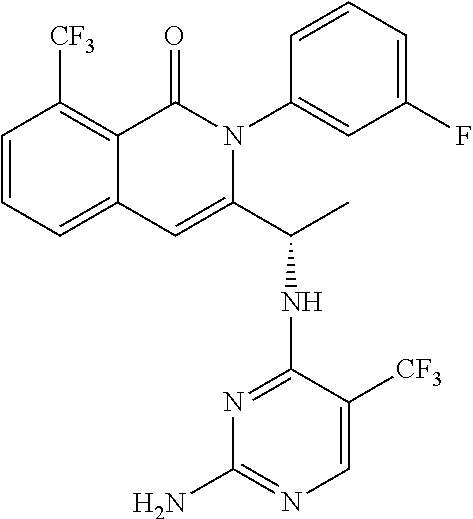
C12=CC=CC([CF3])=C1C(=O)N(C1=CC(F)=CC=C1)C(C(NC1=NC(N)=NC=C1[CF3])C)=C2
